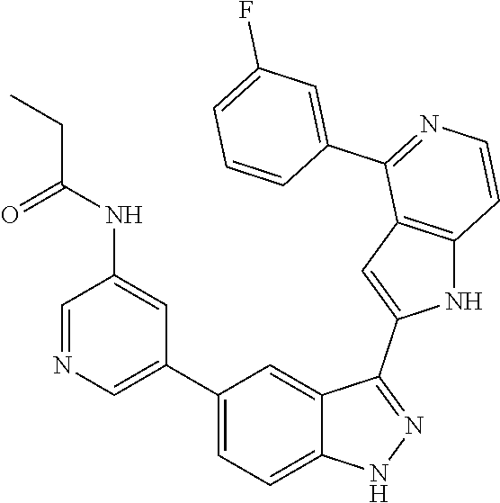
C1(C2=CN=CC(NC(=O)CC)=C2)=CC=C2C(=C1)C(C1=CC3=C(N1)C=CN=C3C1=CC(F)=CC=C1)=NN2
